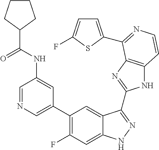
C1=C(C2=C(F)C=C3C(=C2)C(C2=NC4=C(N2)C=CN=C4C2=CC=C(F)S2)=NN3)C=C(NC(C2CCCC2)=O)C=N1
